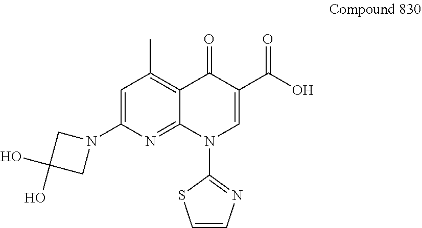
C1=CN=C(N2C=C(C(O)=O)C(=O)C3=C(C)C=C(N4CC(O)(O)C4)N=C23)S1
